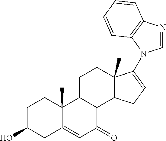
C1C(O)CC2=CC(=O)C3C(C2(C)C1)CCC1(C)C3CC=C1N1C=NC2=C1C=CC=C2
